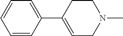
C1=CC(C2=CCN(C)CC2)=CC=C1
